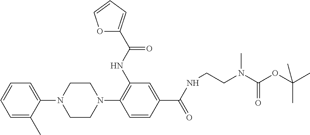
C1CN(C2=C(NC(=O)C3=CC=CO3)C=C(C(NCCN(C(OC(C)(C)C)=O)C)=O)C=C2)CCN1C1=CC=CC=C1C
